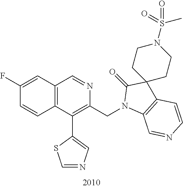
C1(F)=CC2=C(C=C1)C(C1=CN=CS1)=C(CN1C3=C(C=CN=C3)C3(C1=O)CCN(S(=O)(C)=O)CC3)N=C2
